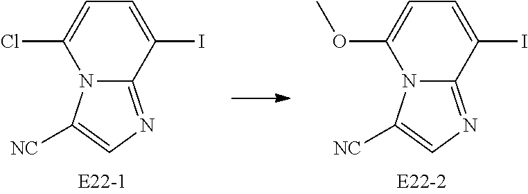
C1(I)=CC=C(Cl)N2C1=NC=C2[NC].C1(I)=CC=C(OC)N2C1=NC=C2[NC]
